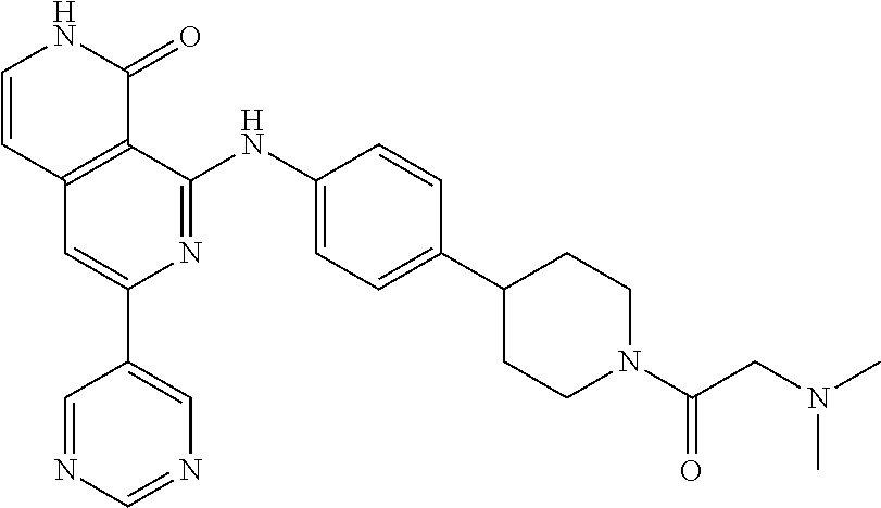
C1=CC2=C(C(=O)N1)C(NC1=CC=C(C3CCN(C(CN(C)C)=O)CC3)C=C1)=NC(C1=CN=CN=C1)=C2
